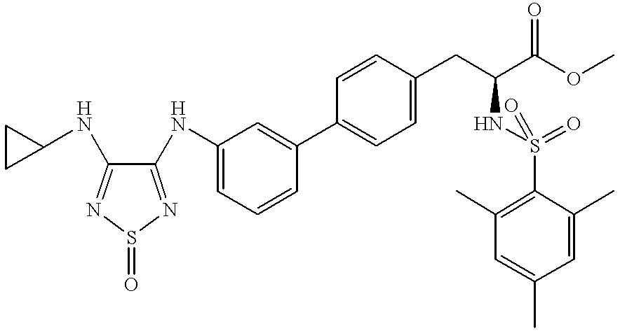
C1=C(C2=CC(NC3=NS(=O)N=C3NC3CC3)=CC=C2)C=CC(CC(NS(=O)(C2=C(C)C=C(C)C=C2C)=O)C(=O)OC)=C1
